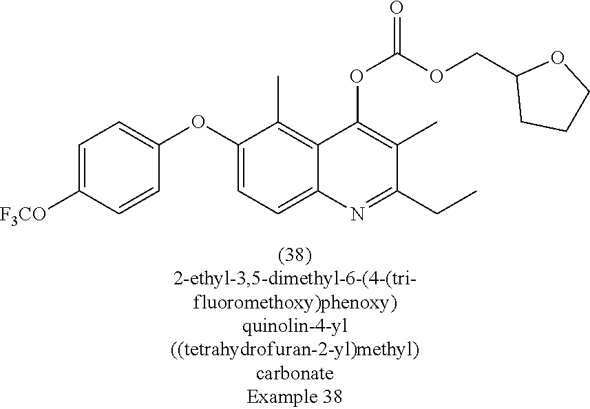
C1=C([F3CO])C=CC(OC2=CC=C3C(=C2C)C(OC(OCC2CCCO2)=O)=C(C)C(CC)=N3)=C1
